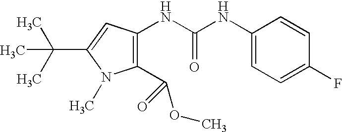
C1(C(OC)=O)=C(NC(NC2=CC=C(F)C=C2)=O)C=C(C(C)(C)C)N1C
